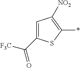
C1(C([F3C])=O)=CC([NO2])=C(*)S1
